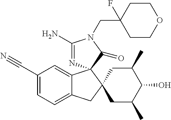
C1(C#N)=CC=C2C(=C1)C1(C3(C2)CC(C)C(O)C(C)C3)N=C(N)N(CC2(F)CCOCC2)C1=O
